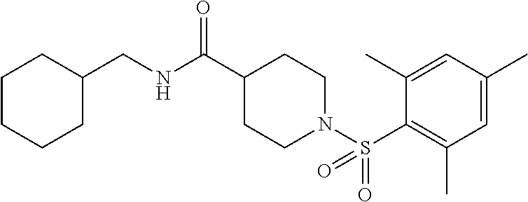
C1CCCC(CNC(C2CCN(S(C3=C(C)C=C(C)C=C3C)(=O)=O)CC2)=O)C1
